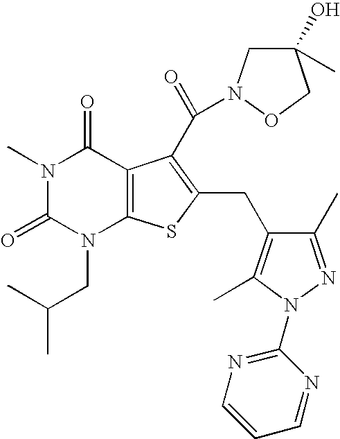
N1(C)C(=O)N(CC(C)C)C2=C(C1=O)C(C(=O)N1CC(C)(O)CO1)=C(CC1=C(C)N(C3=NC=CC=N3)N=C1C)S2
